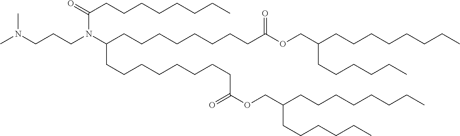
CN(CCCN(C(CCCCCCCCC(OCC(CCCCCCCC)CCCCCC)=O)CCCCCCCCC(=O)OCC(CCCCCCCC)CCCCCC)C(=O)CCCCCCCC)C
